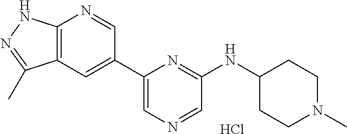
C1(NC2=NC(C3=CC4=C(N=C3)NN=C4C)=CN=C2)CCN(C)CC1.Cl
